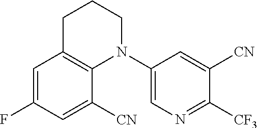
C1=C(F)C=C([CN])C2=C1CCCN2C1=CN=C([CF3])C([CN])=C1
